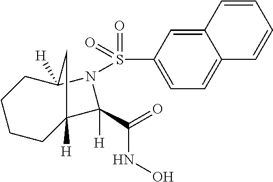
C1=CC2=CC(S(=O)(=O)N3C4([H])CCCCC([H])(C3(C(=O)NO)[H])C4)=CC=C2C=C1
